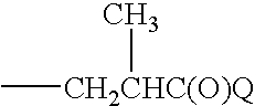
C[CH2CHC(O)Q]C
